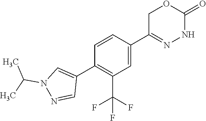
C1=CC(C2=NNC(=O)OC2)=CC(C(F)(F)F)=C1C1=CN(C(C)C)N=C1
